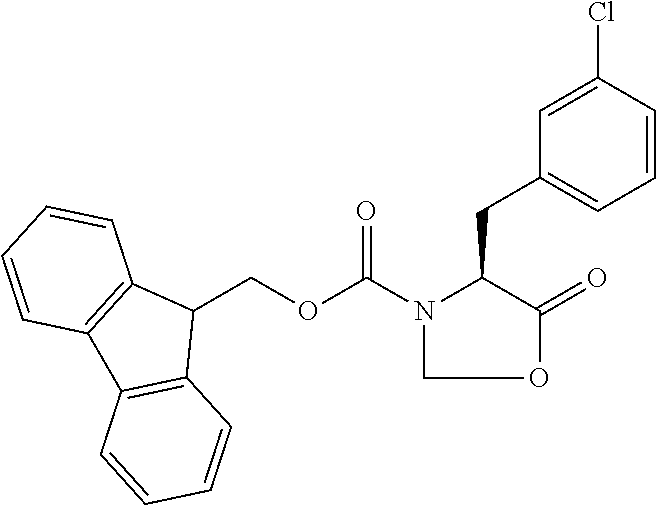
O=C(N1C(CC2=CC=CC(Cl)=C2)C(=O)OC1)OCC1C2=C(C3=C1C=CC=C3)C=CC=C2
